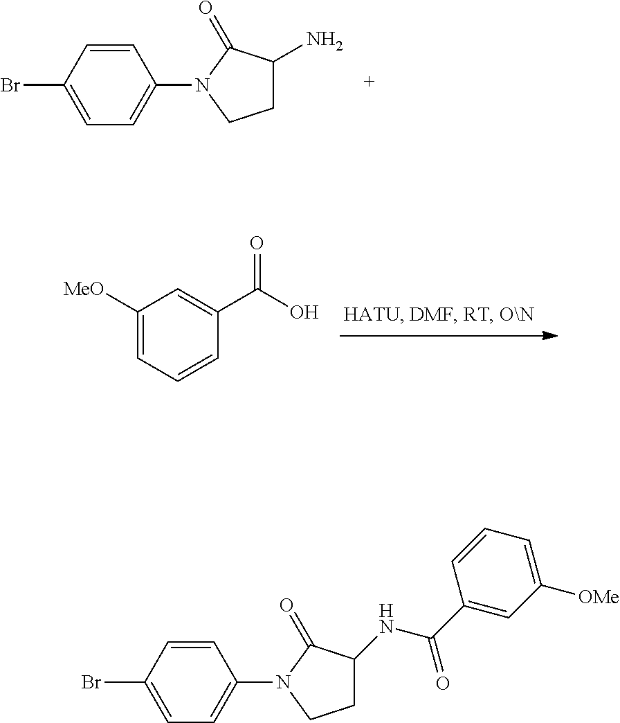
C1=CC(Br)=CC=C1N1CCC(N)C1=O.C1(C(O)=O)=CC([MeO])=CC=C1.C1=CC(Br)=CC=C1N1CCC(NC(C2=CC([OMe])=CC=C2)=O)C1=O
